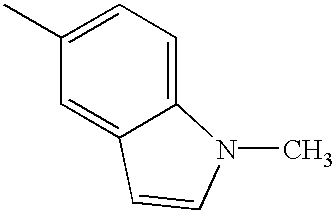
C1=C(C)C=C2C(=C1)N(C)C=C2
